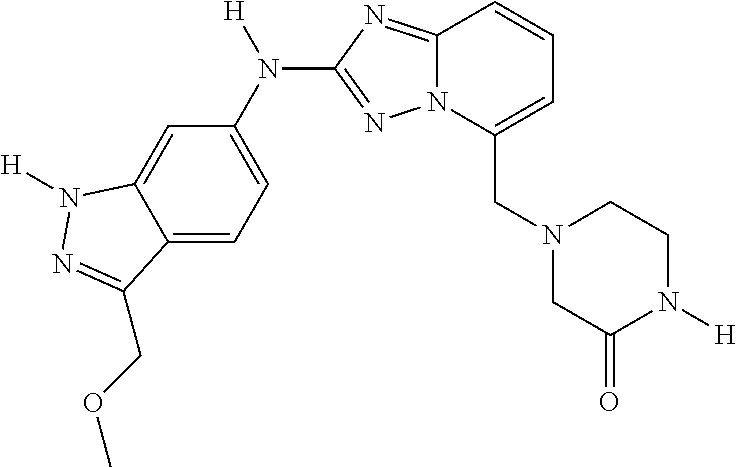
C12=CC=C(N([H])C3=NN4C(=N3)C=CC=C4CN3CC(=O)N([H])CC3)C=C1N([H])N=C2COC
